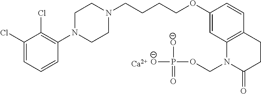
C1(Cl)=CC=CC(N2CCN(CCCCOC3=CC4=C(C=C3)CCC(=O)N4COP([O-])([O-])=O)CC2)=C1Cl.[Ca]
